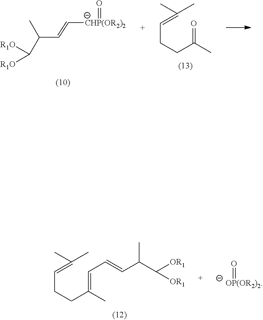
[R1O]C([R1O])C(C)C=C[CHP(OR2)2]=O.C(CCC(=O)C)=C(C)C.C(CCC(=CC=CC(C)C([OR1])[OR1])C)=C(C)C.O=[OP(OR2)2]
